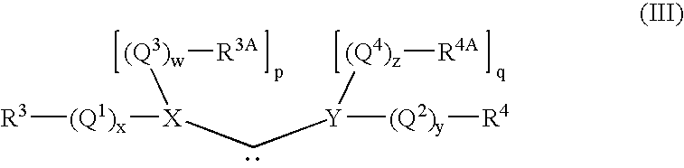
[R3][(Q1)x][X](C[Y]([(Q2)y][R4])[(Q4)z][R4A])[(Q3)w][R3A]
